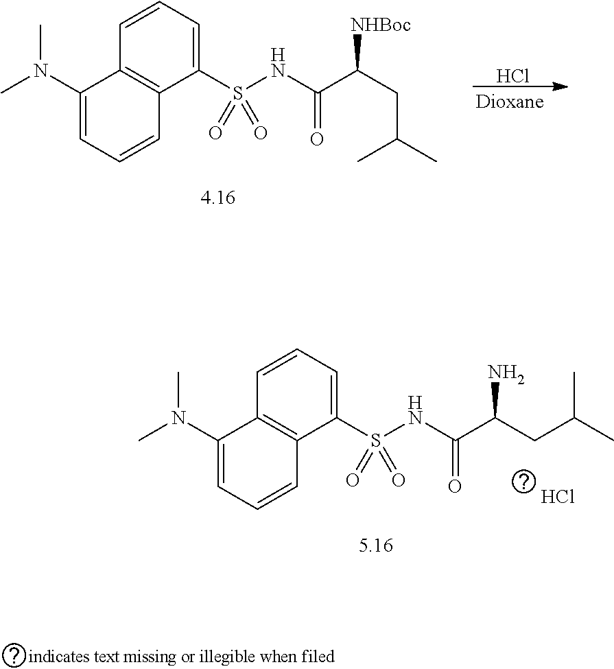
C1=CC2=C(C(S(NC(C(CC(C)C)[NHBoc])=O)(=O)=O)=C1)C=CC=C2N(C)C.Cl.C1=CC2=C(C(S(NC(C(CC(C)C)N)=O)(=O)=O)=C1)C=CC=C2N(C)C.Cl
